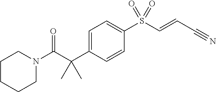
C1=C(C(C(N2CCCCC2)=O)(C)C)C=CC(S(C=CC#N)(=O)=O)=C1
